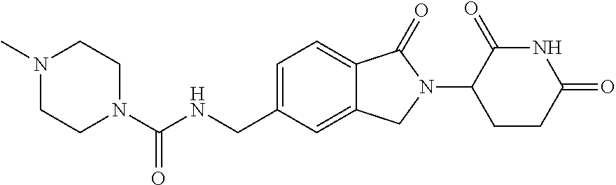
N1(C(NCC2=CC=C3C(=C2)CN(C2CCC(=O)NC2=O)C3=O)=O)CCN(C)CC1
